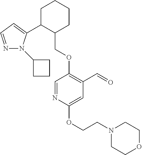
C1C(C2=CC=NN2C2CCC2)C(COC2=C(C=O)C=C(OCCN3CCOCC3)N=C2)CCC1
